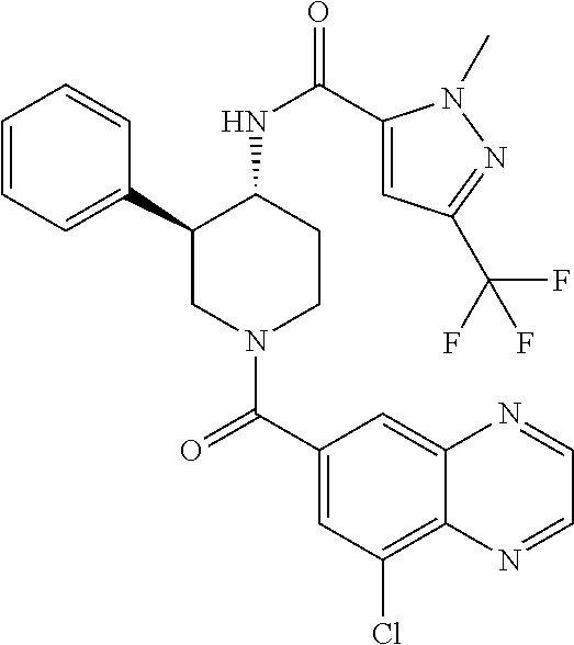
C1=CC=C(C2CN(C(C3=CC(Cl)=C4C(=C3)N=CC=N4)=O)CCC2NC(=O)C2=CC(C(F)(F)F)=NN2C)C=C1
